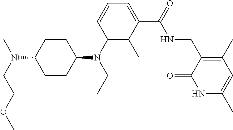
C1CC(N(C2=C(C)C(C(NCC3=C(C)C=C(C)NC3=O)=O)=CC=C2)CC)CCC1N(CCOC)C
